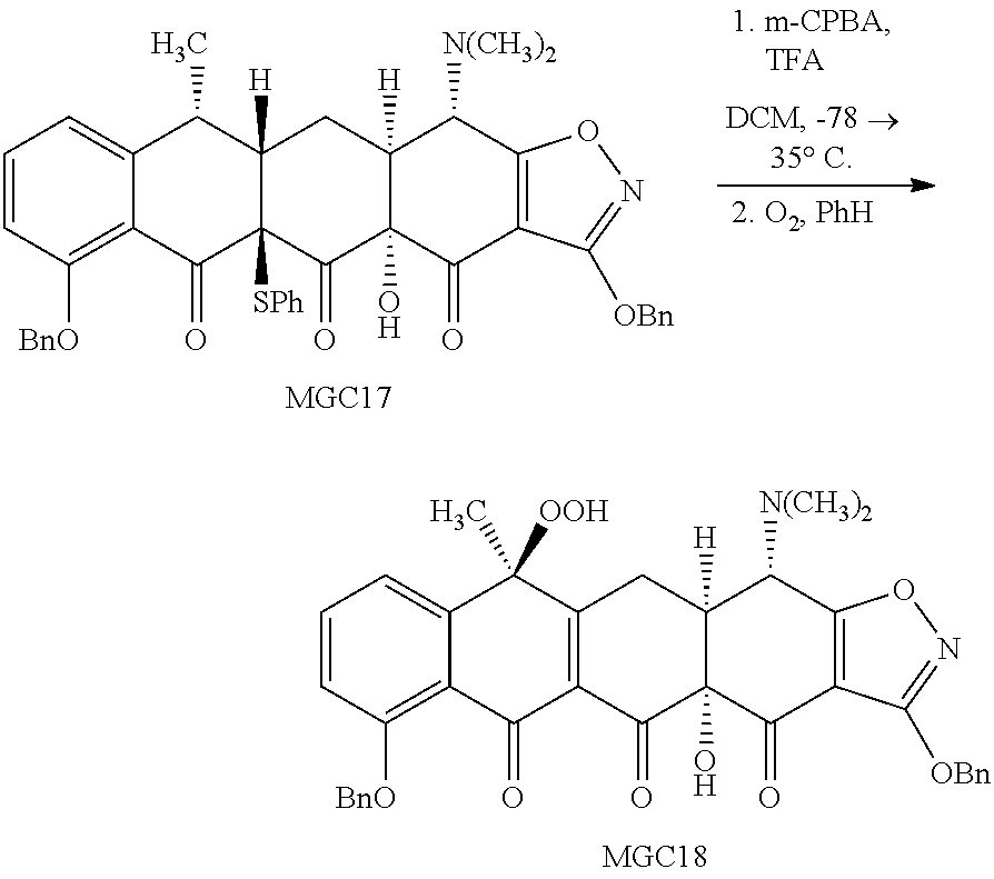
C12([H])C([SPh])(C(=O)C3(O)C([H])(C1)C([N(CH3)2])C1=C(C3=O)C([OBn])=NO1)C(=O)C1=C([BnO])C=CC=C1C2C.C12=C(C(=O)C3(O)C([H])(C1)C([N(CH3)2])C1=C(C3=O)C([OBn])=NO1)C(=O)C1=C([BnO])C=CC=C1C2(C)[OOH]
